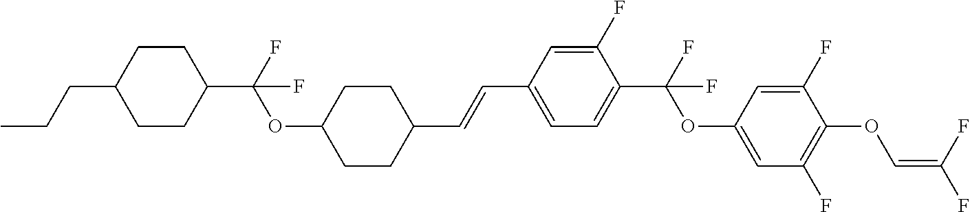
C1CC(C(F)(OC2CCC(C=CC3=CC=C(C(F)(OC4=CC(F)=C(OC=C(F)F)C(F)=C4)F)C(F)=C3)CC2)F)CCC1CCC
